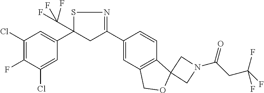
C1(Cl)=C(F)C(Cl)=CC(C2(C(F)(F)F)CC(C3=CC4=C(C=C3)C3(OC4)CN(C(CC(F)(F)F)=O)C3)=NS2)=C1
